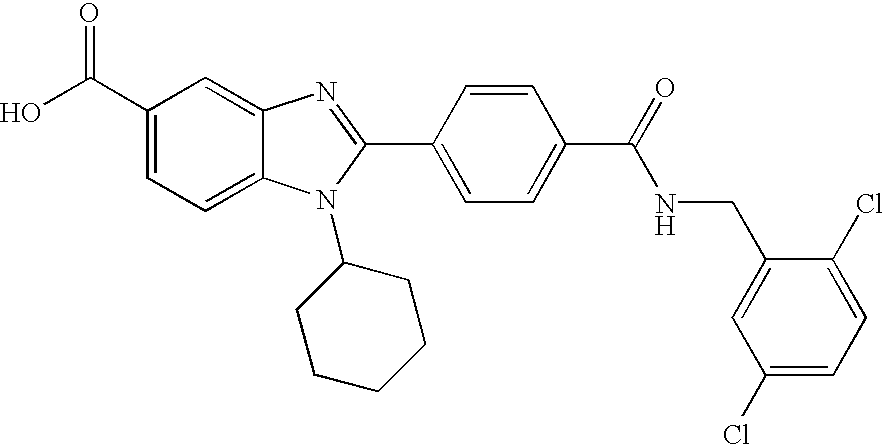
OC(C1=CC=C2C(=C1)N=C(C1=CC=C(C(=O)NCC3=CC(Cl)=CC=C3Cl)C=C1)N2C1CCCCC1)=O
